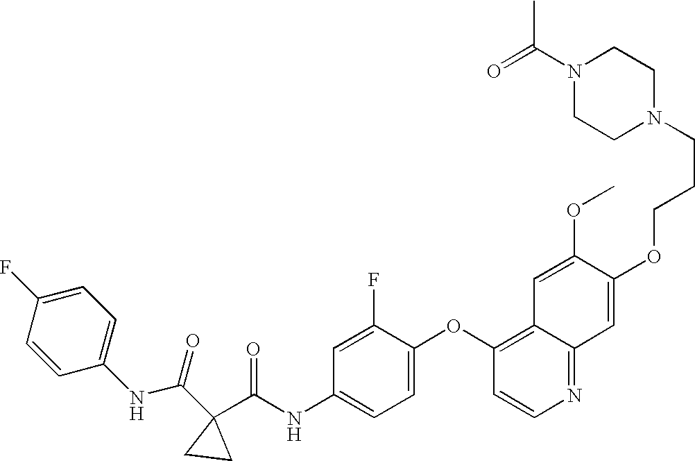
N1=C2C(=C(OC3=CC=C(NC(C4(C(NC5=CC=C(F)C=C5)=O)CC4)=O)C=C3F)C=C1)C=C(OC)C(OCCCN1CCN(C(=O)C)CC1)=C2
